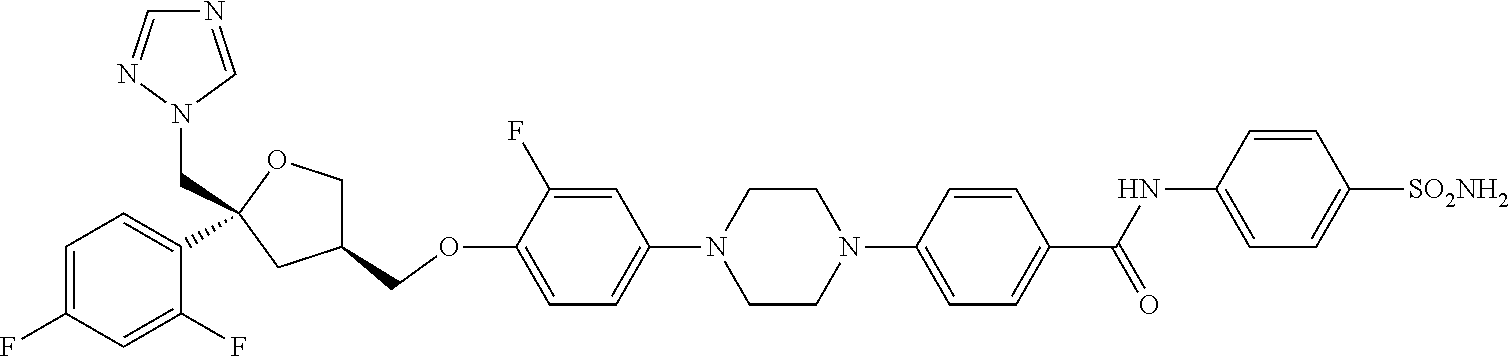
C1=C(F)C(OCC2COC(CN3C=NC=N3)(C3=CC=C(F)C=C3F)C2)=CC=C1N1CCN(C2=CC=C(C(NC3=CC=C([SO2NH2])C=C3)=O)C=C2)CC1
